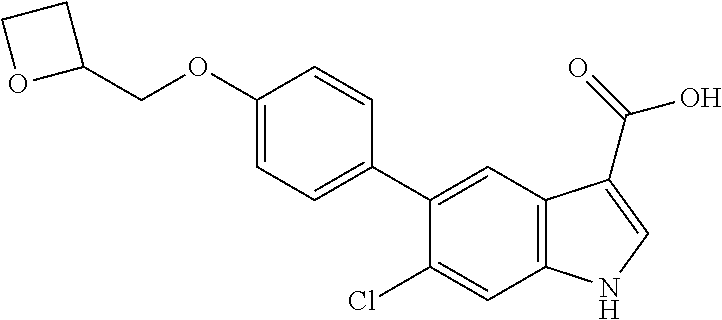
C1(C2=CC=C(OCC3CCO3)C=C2)=CC2=C(C=C1Cl)NC=C2C(=O)O
